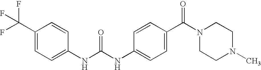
N(C(NC1=CC=C(C(N2CCN(C)CC2)=O)C=C1)=O)C1=CC=C(C(F)(F)F)C=C1
